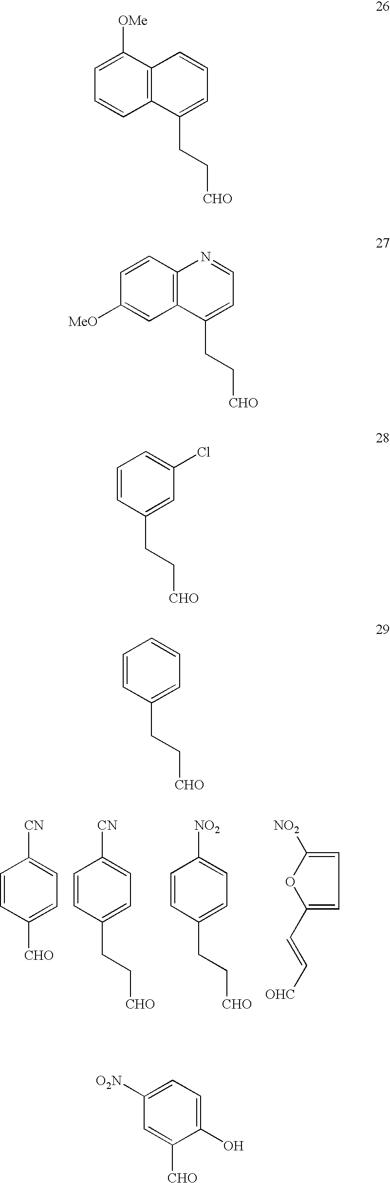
C1=CC([CHO])=CC=C1[CN].C1=CC(CC[CHO])=CC=C1[NO2].C1=CC(CC[CHO])=CC=C1[CN].C1=C([NO2])OC(C=C[OHC])=C1.C12=C(C([OMe])=CC=C1)C=CC=C2CC[CHO].C12=C(C=CC([MeO])=C1)N=CC=C2CC[CHO].C1=CC(CC[CHO])=CC(Cl)=C1.C1=CC(CC[CHO])=CC=C1.C1(O)=CC=C([O2N])C=C1[CHO]
